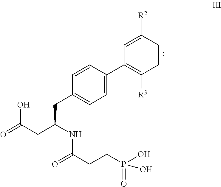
C1=C(C2=C([R3])C=CC([R2])=C2)C=CC(CC(CC(=O)O)NC(CCP(=O)(O)O)=O)=C1
